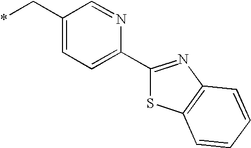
C1(C*)=CC=C(C2=NC3=C(S2)C=CC=C3)N=C1
